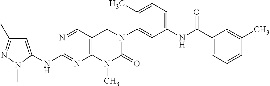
C1=C(NC2=NC3=C(C=N2)CN(C2=CC(NC(C4=CC=CC(C)=C4)=O)=CC=C2C)C(=O)N3C)N(C)N=C1C
